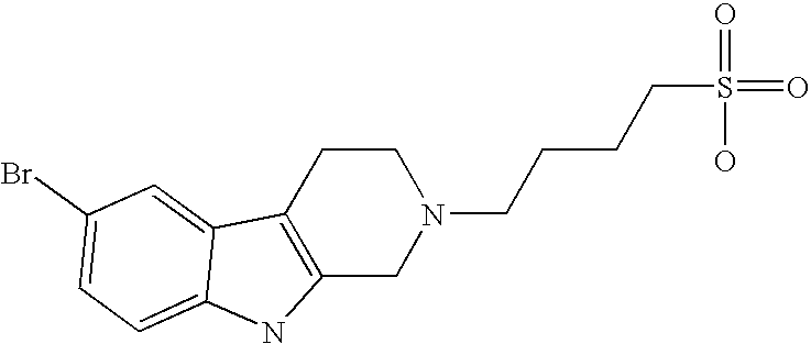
C12=C(CN(CCCCS(=O)(=O)O)CC1)NC1=CC=C(Br)C=C21
